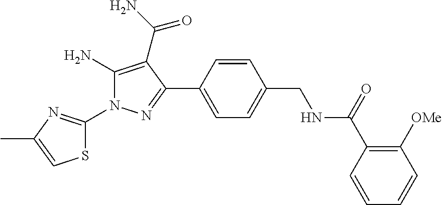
N1(C2=NC(C)=CS2)C(N)=C(C(N)=O)C(C2=CC=C(CNC(C3=C([OMe])C=CC=C3)=O)C=C2)=N1
